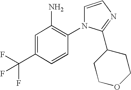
C1=C(C(F)(F)F)C=CC(N2C=CN=C2C2CCOCC2)=C1N
